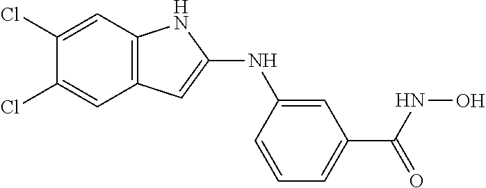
C1(Cl)=CC2=C(C=C1Cl)C=C(NC1=CC(C(=O)NO)=CC=C1)N2
